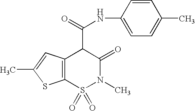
N(C(C1C(=O)N(C)S(=O)(=O)C2=C1C=C(C)S2)=O)C1=CC=C(C)C=C1
